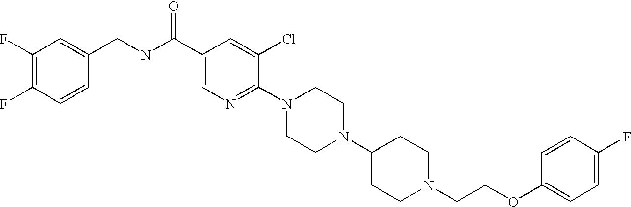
C1(OCCN2CCC(N3CCN(C4=NC=C(C(NCC5=CC(F)=C(F)C=C5)=O)C=C4Cl)CC3)CC2)=CC=C(F)C=C1
